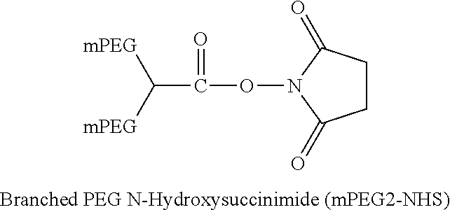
O(N1C(=O)CCC1=O)C(=O)C([mPEG])[mPEG]
